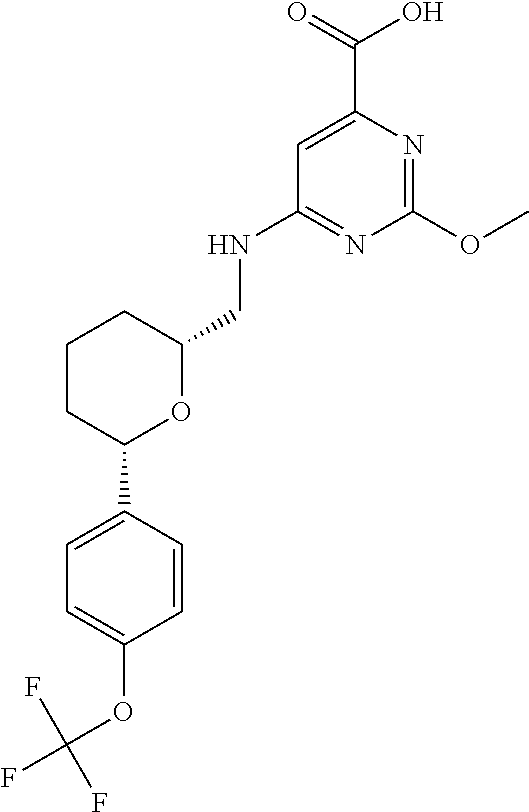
C1=CC(C2OC(CNC3=NC(OC)=NC(C(=O)O)=C3)CCC2)=CC=C1OC(F)(F)F
